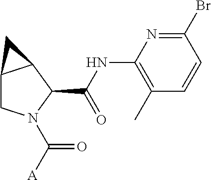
C12CN(C([A])=O)C(C(NC3=C(C)C=CC(Br)=N3)=O)C1C2
